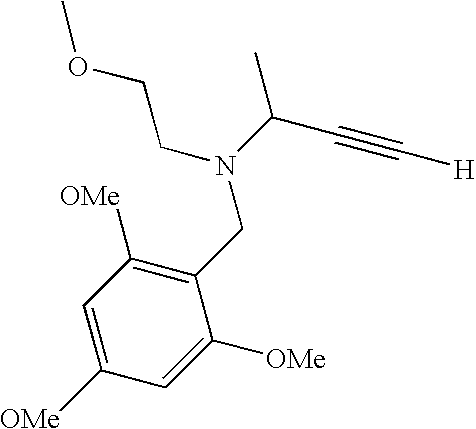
N(C(C#C[H])C)(CC1=C([OMe])C=C([OMe])C=C1[OMe])CCOC
